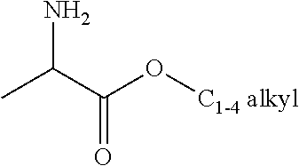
CC(C(O[C1-4 alkyl])=O)N
